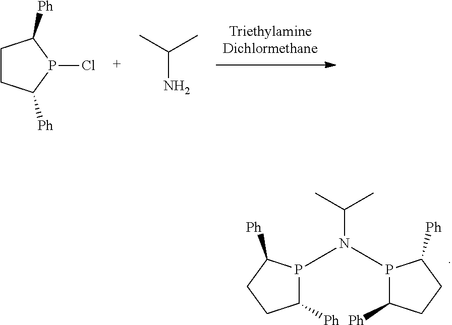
P1(N(P2C([Ph])CCC2[Ph])C(C)C)C([Ph])CCC1[Ph].C1CC([Ph])P(Cl)C1[Ph].CC(C)N
